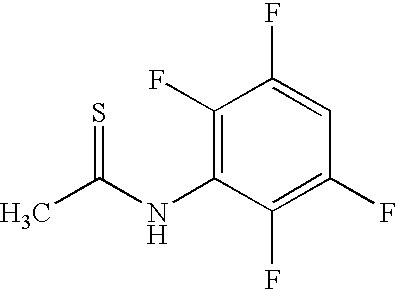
CC(NC1=C(F)C(F)=CC(F)=C1F)=S
